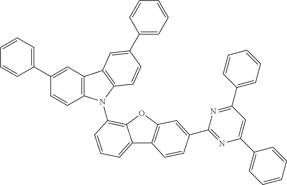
C1(C2=CC=CC=C2)=CC2=C(C=C1)N(C1=C3C(=CC=C1)C1=C(O3)C=C(C3=NC(C4=CC=CC=C4)=CC(C4=CC=CC=C4)=N3)C=C1)C1=C2C=C(C2=CC=CC=C2)C=C1
